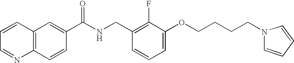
C1=CC=NC2=C1C=C(C(NCC1=C(F)C(OCCCCN3C=CC=C3)=CC=C1)=O)C=C2
